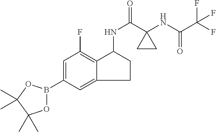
C1=C(B2OC(C)(C)C(C)(C)O2)C=C2CCC(NC(=O)C3(NC(C(F)(F)F)=O)CC3)C2=C1F
